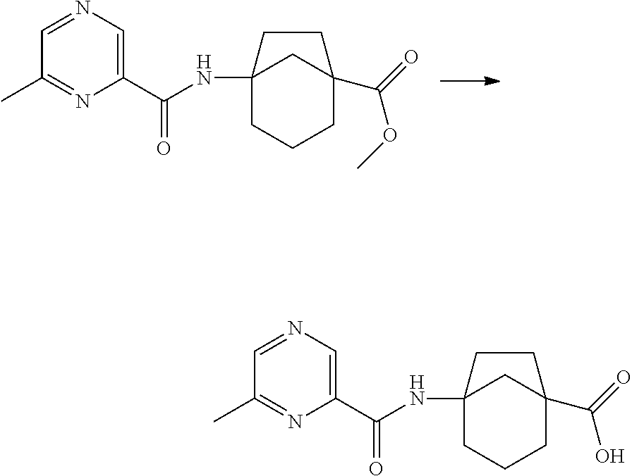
C12(NC(C3=CN=CC(C)=N3)=O)CCCC(C(=O)O)(C1)CC2.C12(NC(C3=CN=CC(C)=N3)=O)CCCC(C(=O)OC)(C1)CC2
